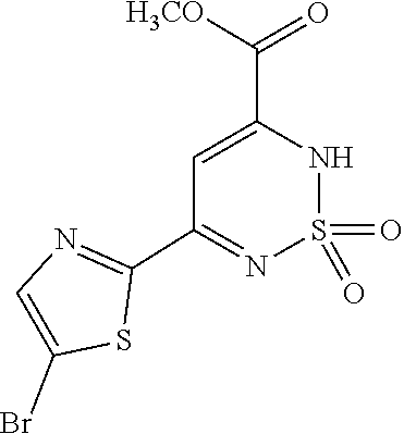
O=S1(=O)NC(C(=O)[H3CO])=CC(C2=NC=C(Br)S2)=N1
